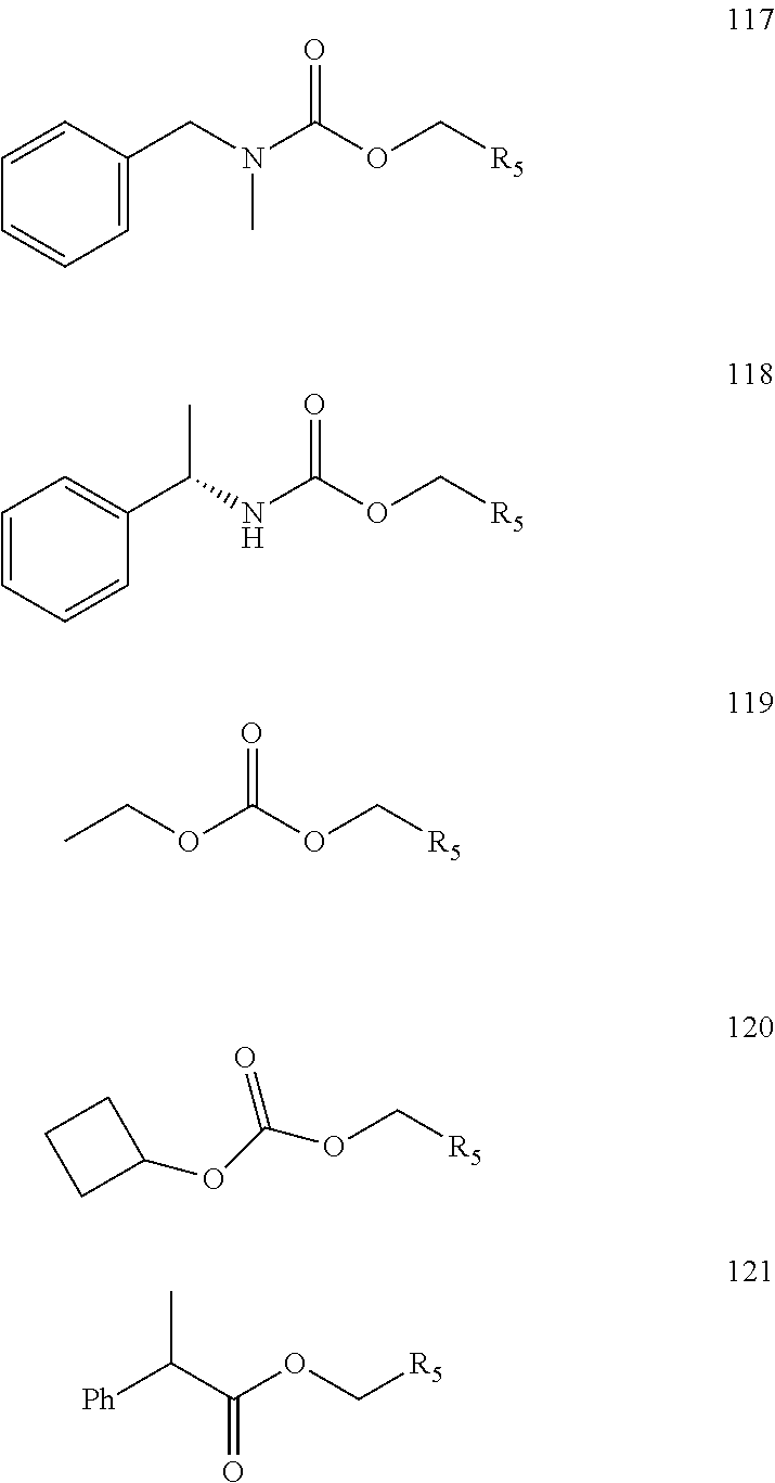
N(C(OC[R5])=O)(CC1=CC=CC=C1)C.N(C(OC[R5])=O)C(C1=CC=CC=C1)C.O(C(OC[R5])=O)CC.C(C(OC[R5])=O)([Ph])C.C([R5])OC(OC1CCC1)=O
